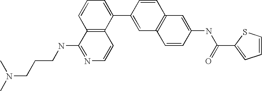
C12=C(C=CN=C1NCCCN(C)C)C(C1=CC3=C(C=C1)C=C(NC(C1=CC=CS1)=O)C=C3)=CC=C2
